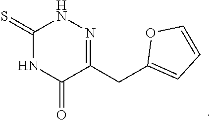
C1(=S)NC(=O)C(CC2=CC=CO2)=NN1
